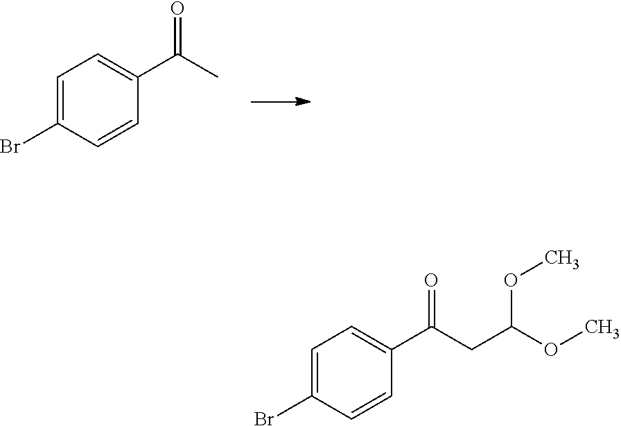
C1=C(Br)C=CC(C(=O)C)=C1.C1=C(Br)C=CC(C(CC(OC)OC)=O)=C1
